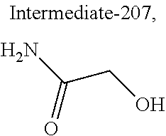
NC(=O)CO
